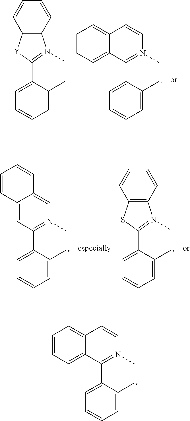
C12=C([Y]C(C3=CC=CC=C3C)=N1C)C=CC=C2.C1(C2=N(C)C=CC3=CC=CC=C23)=CC=CC=C1C.C1(C2=N(C)C=C3C(=C2)C=CC=C3)=CC=CC=C1C.C12=C(SC(C3=CC=CC=C3C)=N1C)C=CC=C2.C1(C2=N(C)C=CC3=CC=CC=C23)=CC=CC=C1C
